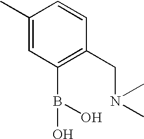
C1(C)=CC(B(O)O)=C(CN(C)C)C=C1
